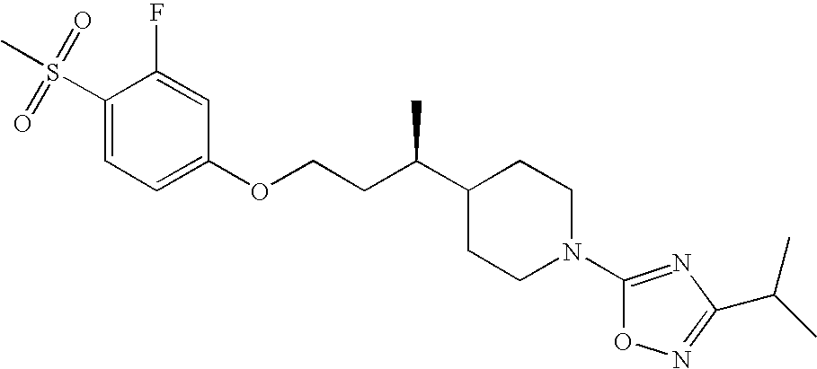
C1(S(=O)(=O)C)=CC=C(OCCC(C2CCN(C3=NC(C(C)C)=NO3)CC2)C)C=C1F
